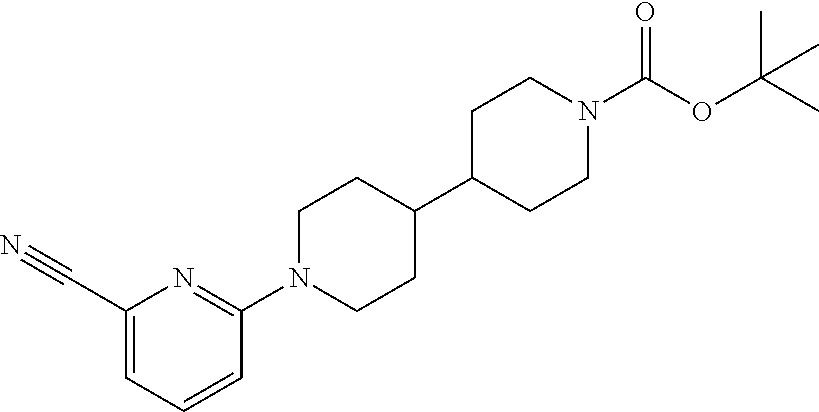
C1(C#N)=CC=CC(N2CCC(C3CCN(C(OC(C)(C)C)=O)CC3)CC2)=N1
